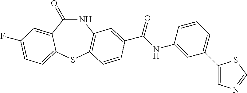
C1(=O)NC2=C(SC3=CC=C(F)C=C13)C=CC(C(NC1=CC(C3=CN=CS3)=CC=C1)=O)=C2
